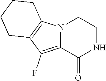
N12C(=C(F)C3=C1CCCC3)C(=O)NCC2
